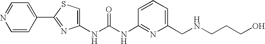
N(C(NC1=NC(CNCCCO)=CC=C1)=O)C1=CSC(C2=CC=NC=C2)=N1
